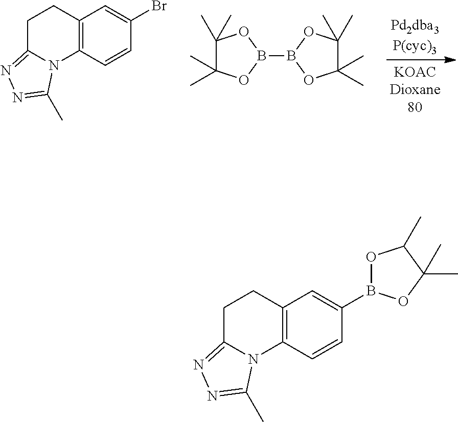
C12=C(C=CC(Br)=C1)N1C(=NN=C1C)CC2.B1(B2OC(C)(C)C(C)(C)O2)OC(C)(C)C(C)(C)O1.C12=C(C=CC(B3OC(C)C(C)(C)O3)=C1)N1C(=NN=C1C)CC2
